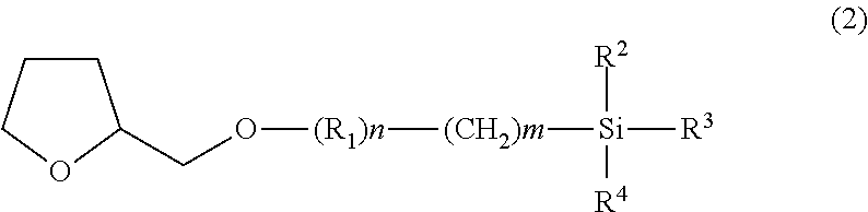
C1CCOC1CO[(R1)n][(CH2)m][Si]([R2])([R4])[R3]
